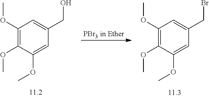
C1(OC)=C(OC)C(OC)=CC(CO)=C1.C1(OC)=C(OC)C(OC)=CC(CBr)=C1
